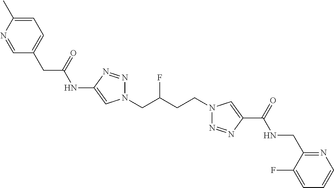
C1(NC(CC2=CC=C(C)N=C2)=O)=CN(CC(CCN2N=NC(C(=O)NCC3=NC=CC=C3F)=C2)F)N=N1
